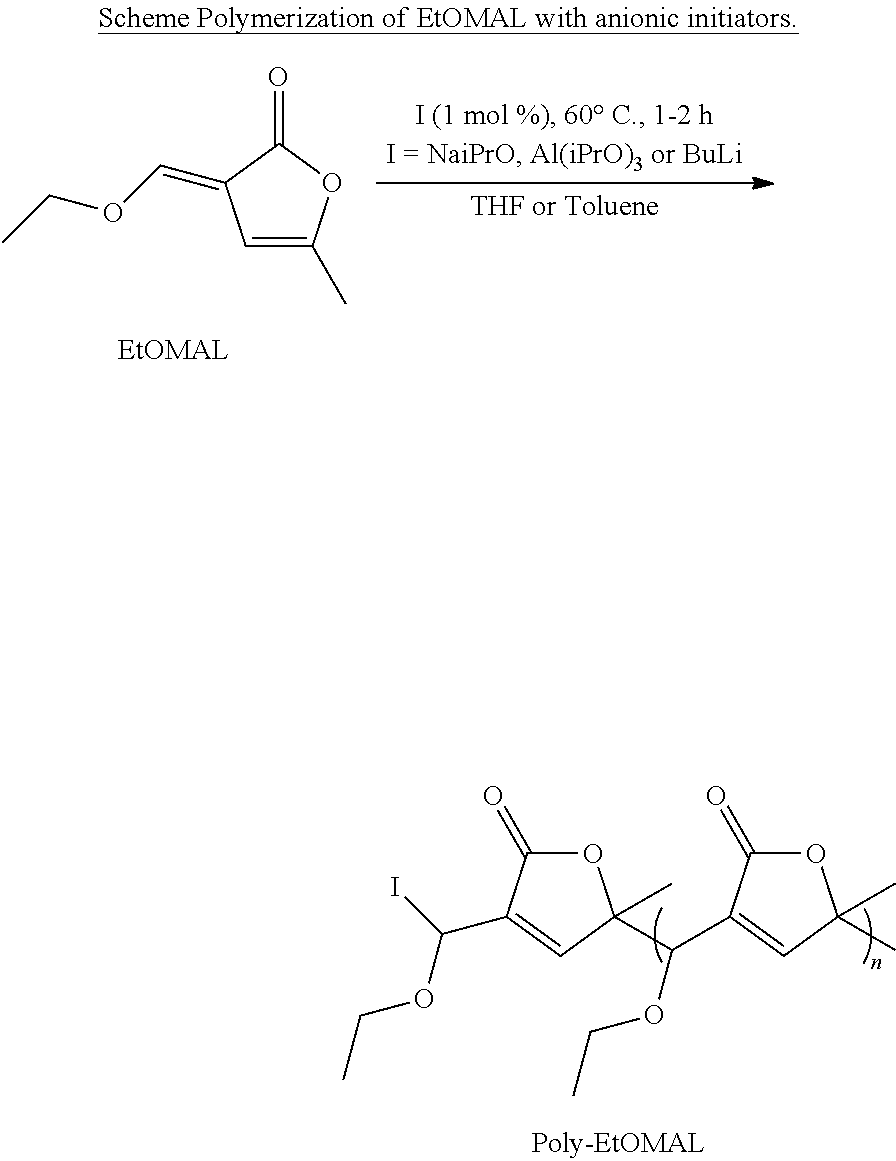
C1=C(C)OC(=O)C1=COCC.C(C1=CC(C)(C)OC1=O)(OCC)C1(C)OC(=O)C(C(I)OCC)=C1
